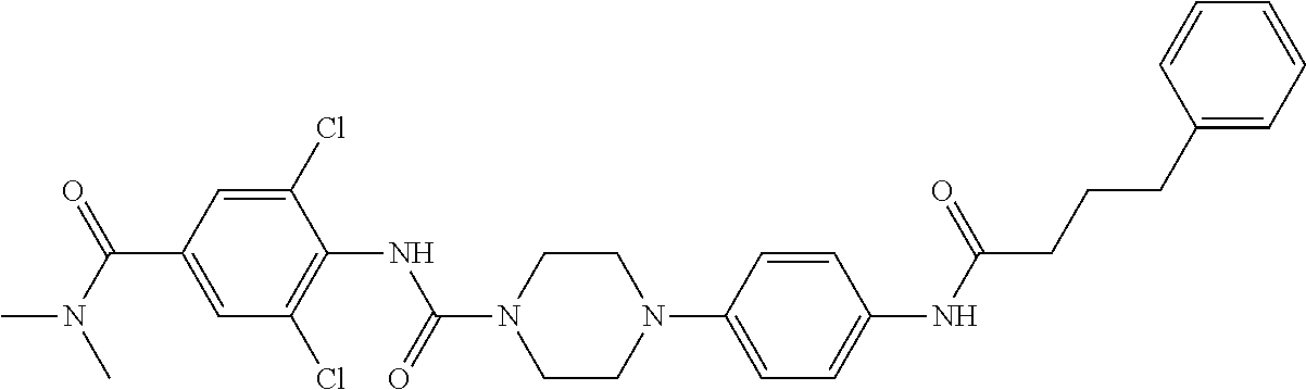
C1=C(C(=O)N(C)C)C=C(Cl)C(NC(N2CCN(C3=CC=C(NC(CCCC4=CC=CC=C4)=O)C=C3)CC2)=O)=C1Cl
